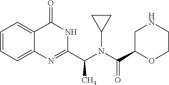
C1=CC=C2C(=C1)C(=O)NC(C(N(C(C1OCCNC1)=O)C1CC1)C)=N2
